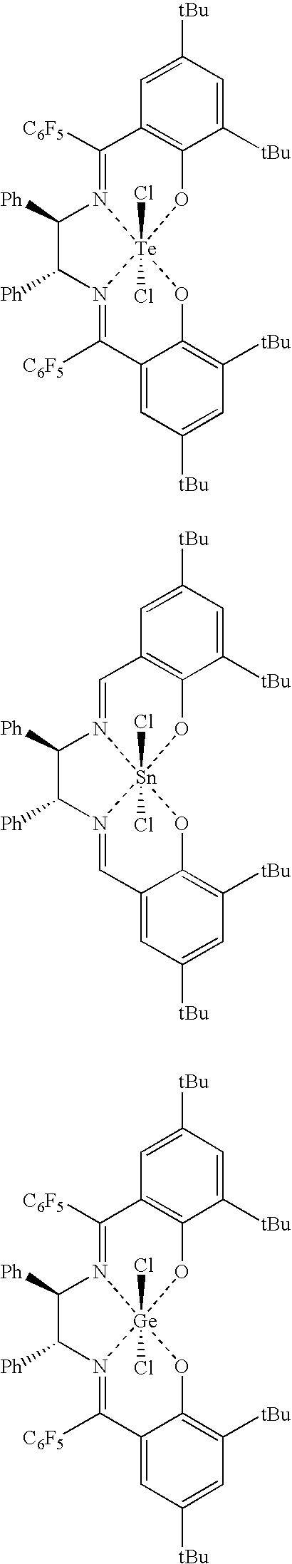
C1=C([tBu])C=C([tBu])C2=C1C([C6F5])=N1[Te]3(Cl)(Cl)(O2)N(=C([C6F5])C2=CC([tBu])=CC([tBu])=C2O3)C([Ph])C1[Ph].C1=C([tBu])C=C([tBu])C2=C1C=N1[Sn]3(Cl)(Cl)(O2)N(=CC2=CC([tBu])=CC([tBu])=C2O3)C([Ph])C1[Ph].C1=C([tBu])C=C([tBu])C2=C1C([C6F5])=N1[Ge]3(Cl)(Cl)(O2)N(=C([C6F5])C2=CC([tBu])=CC([tBu])=C2O3)C([Ph])C1[Ph]
